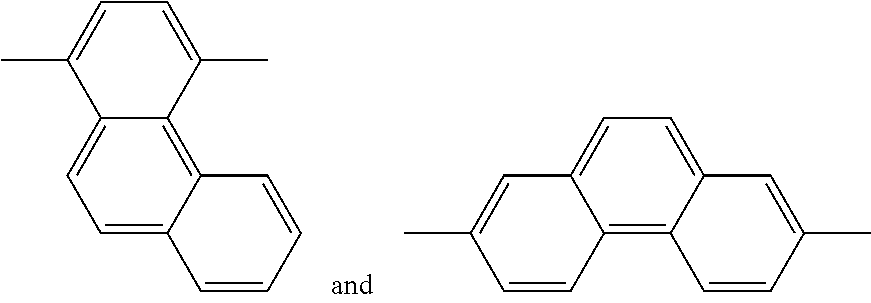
C1=C2C(=C3C(=C1)C(C)=CC=C3C)C=CC=C2.CC1=CC2=CC=C3C(=C2C=C1)C=CC(C)=C3
